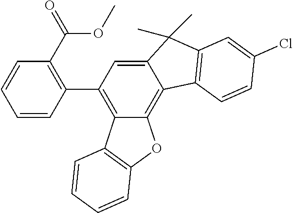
C1=CC(C2=C3C(=C4C(=C2)C(C)(C)C2=C4C=CC(Cl)=C2)OC2=C3C=CC=C2)=C(C(=O)OC)C=C1
